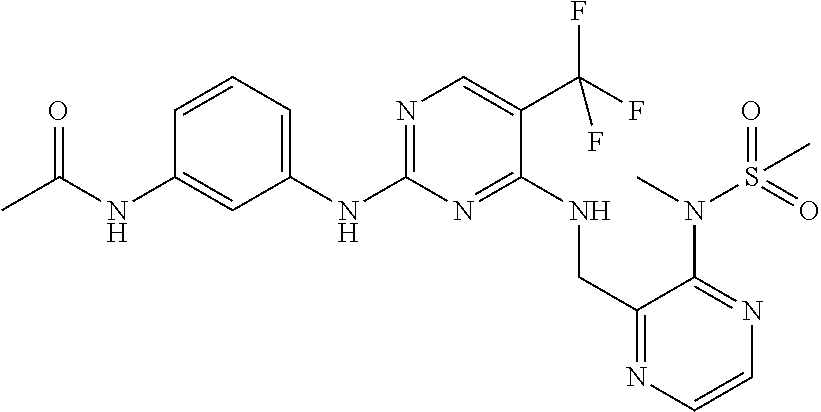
N1=C(NC2=CC=CC(NC(C)=O)=C2)N=C(NCC2=NC=CN=C2N(C)S(=O)(=O)C)C(C(F)(F)F)=C1
